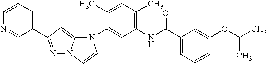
N1=CC(C2=NN3C(=C2)N(C2=CC(NC(C4=CC=CC(OC(C)C)=C4)=O)=C(C)C=C2C)C=C3)=CC=C1
